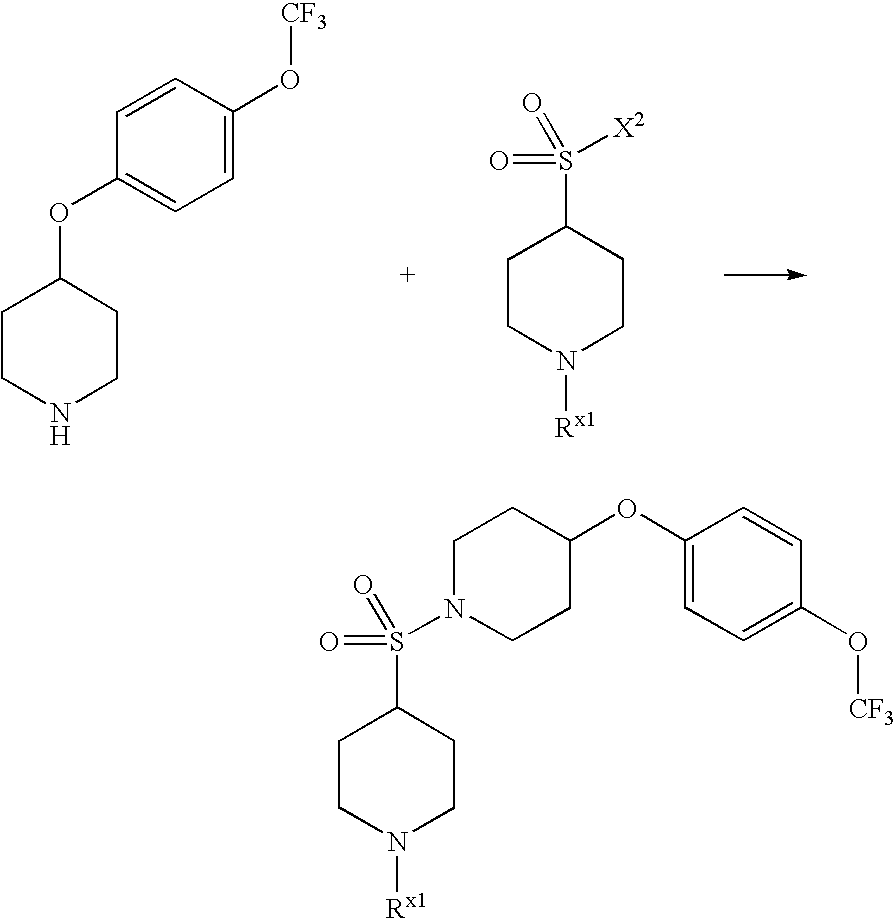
C1CC(OC2=CC=C(O[CF3])C=C2)CCN1S(C1CCN([Rx1])CC1)(=O)=O.C1CNCCC1OC1=CC=C(O[CF3])C=C1.C1CN([Rx1])CCC1S([X2])(=O)=O
